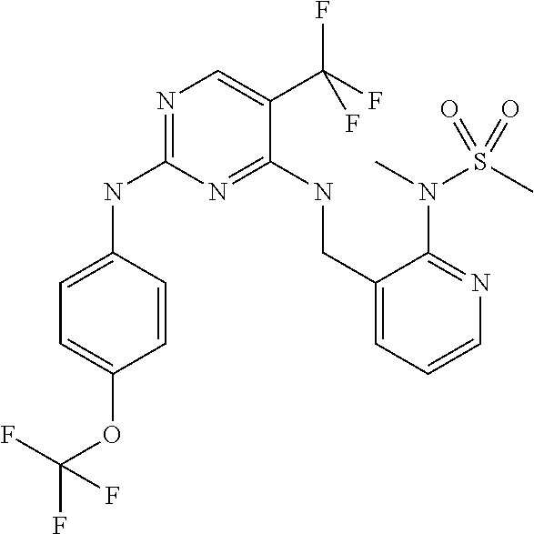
N(C1=NC=C(C(F)(F)F)C(NCC2=CC=CN=C2N(S(=O)(C)=O)C)=N1)C1=CC=C(OC(F)(F)F)C=C1
